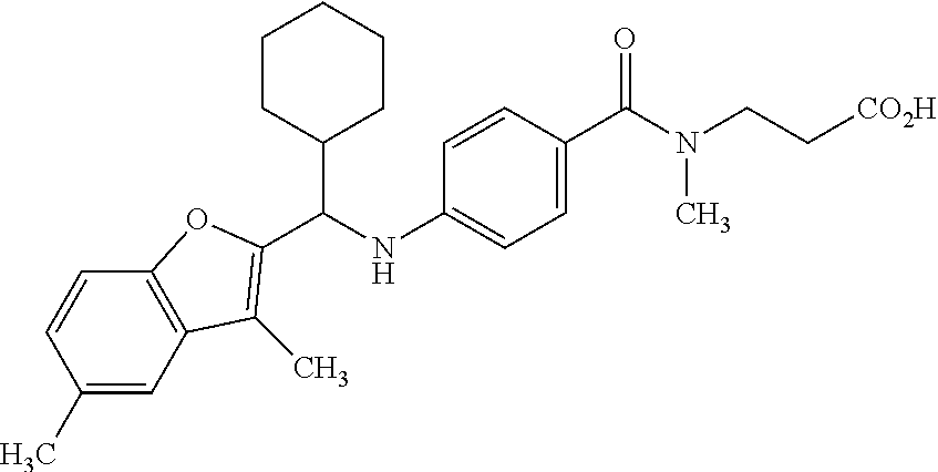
N(C1=CC=C(C(=O)N(CC[CO2H])C)C=C1)C(C1CCCCC1)C1=C(C)C2=C(C=CC(C)=C2)O1
